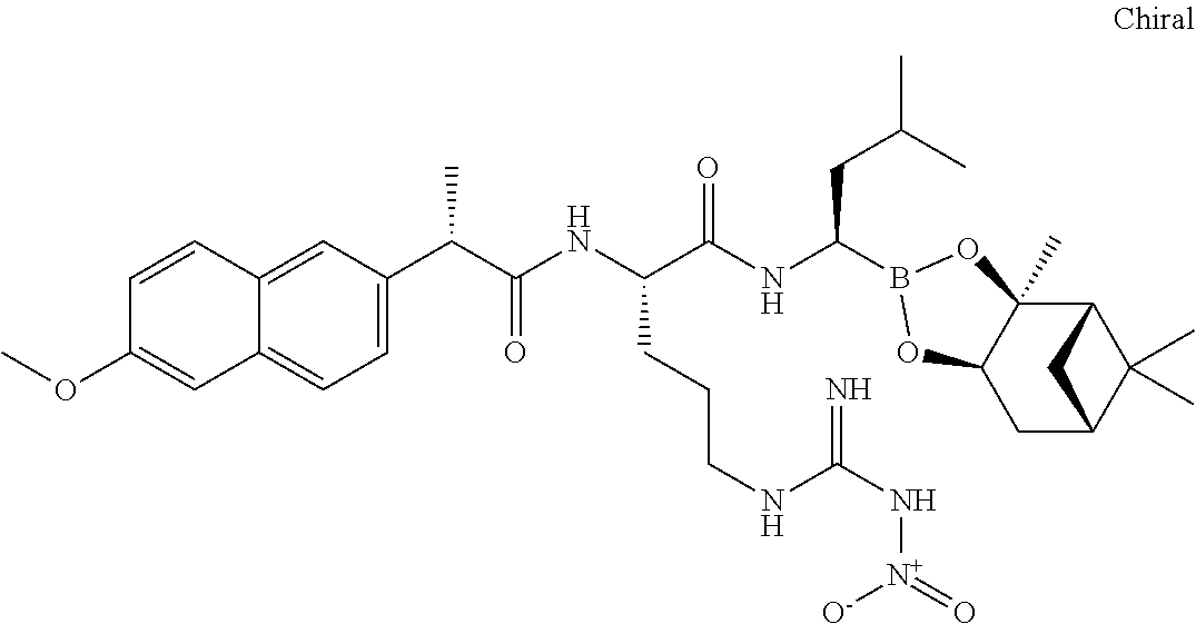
C12C3(C)C(CC(C1(C)C)C2)OB(C(NC(C(NC(=O)C(C1=CC=C2C(=C1)C=CC(OC)=C2)C)CCCNC(N[N+](=O)[O-])=N)=O)CC(C)C)O3
